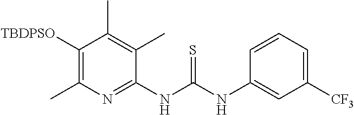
C1(NC(NC2=CC([CF3])=CC=C2)=S)=NC(C)=C([TBDPSO])C(C)=C1C
